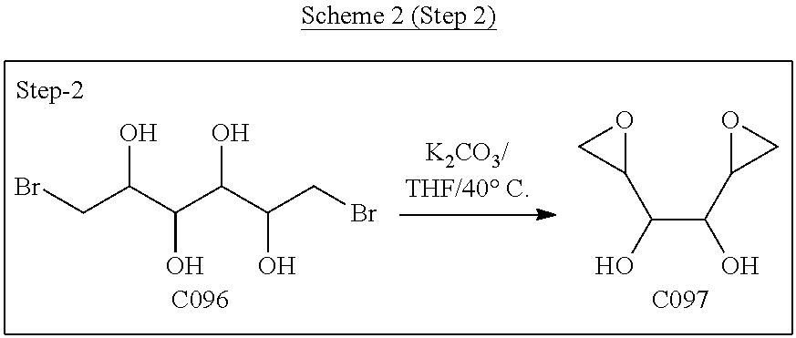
C(C(O)C1CO1)(O)C1OC1.[C097].BrCC(C(C(C(CBr)O)O)O)O.[C096]
